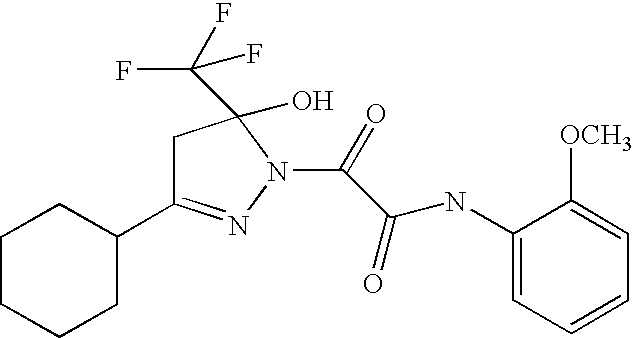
C1C(C2CCCCC2)=NN(C(C(=O)NC2=CC=CC=C2[OCH3])=O)C1(O)C(F)(F)F
